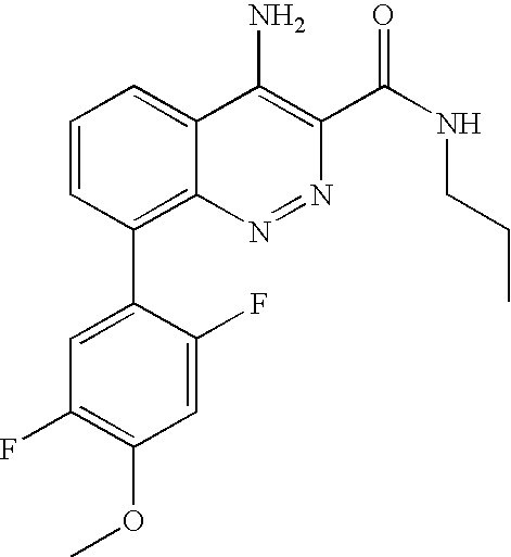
C1(F)=C(OC)C=C(F)C(C2=C3N=NC(C(NCCC)=O)=C(N)C3=CC=C2)=C1
